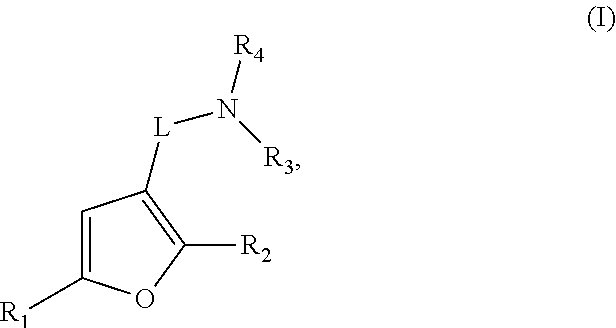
C1=C([R1])OC([R2])=C1[L]N([R4])[R3]
